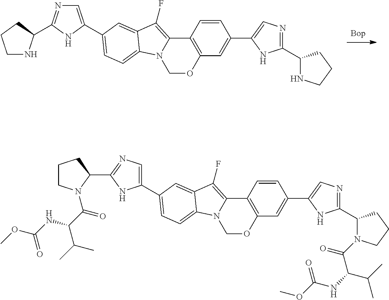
C12=C(C=C(C3=CN=C(C4CCCN4C(C(C(C)C)NC(=O)OC)=O)N3)C=C1)OCN1C2=C(F)C2=CC(C3=CN=C(C4CCCN4C(=O)C(C(C)C)NC(=O)OC)N3)=CC=C12.[Bop].C12=C(C=C(C3=CN=C(C4CCCN4)N3)C=C1)OCN1C2=C(F)C2=CC(C3=CN=C(C4NCCC4)N3)=CC=C12
